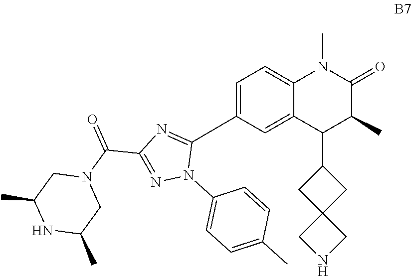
C1=C(C2=NC(C(N3CC(C)NC(C)C3)=O)=NN2C2=CC=C(C)C=C2)C=C2C(=C1)N(C)C(=O)C(C)C2C1CC2(C1)CNC2
